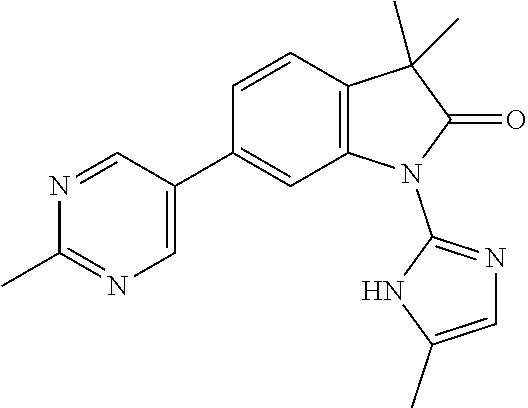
C12=C(C=CC(C3=CN=C(C)N=C3)=C1)C(C)(C)C(=O)N2C1=NC=C(C)N1
